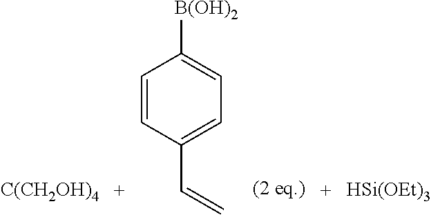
C1=CC(C=C)=CC=C1[B(OH)2].[C(CH2OH)4].[HSi(OEt)3]
